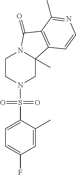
C1CN(S(C2=CC=C(F)C=C2C)(=O)=O)CC2(C)N1C(=O)C1=C2C=CN=C1C
